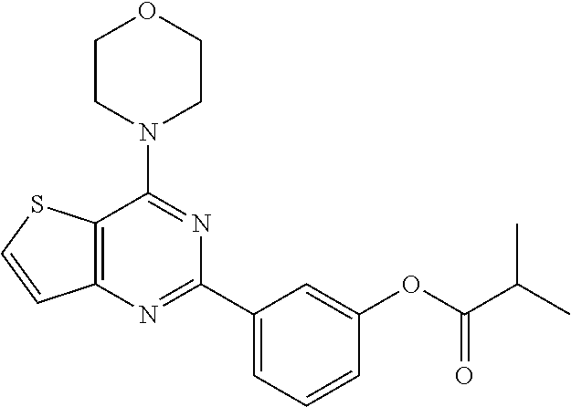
C12=C(N=C(C3=CC=CC(OC(C(C)C)=O)=C3)N=C1N1CCOCC1)C=CS2
